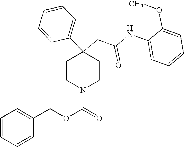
C1(C2=CC=CC=C2)(CC(NC2=CC=CC=C2OC)=O)CCN(C(=O)OCC2=CC=CC=C2)CC1
